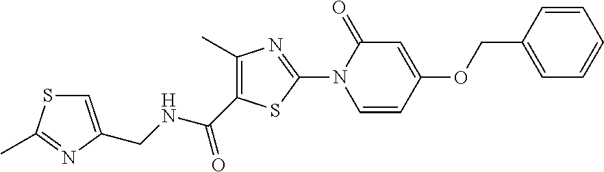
C1=C(OCC2=CC=CC=C2)C=CN(C2=NC(C)=C(C(NCC3=CSC(C)=N3)=O)S2)C1=O
